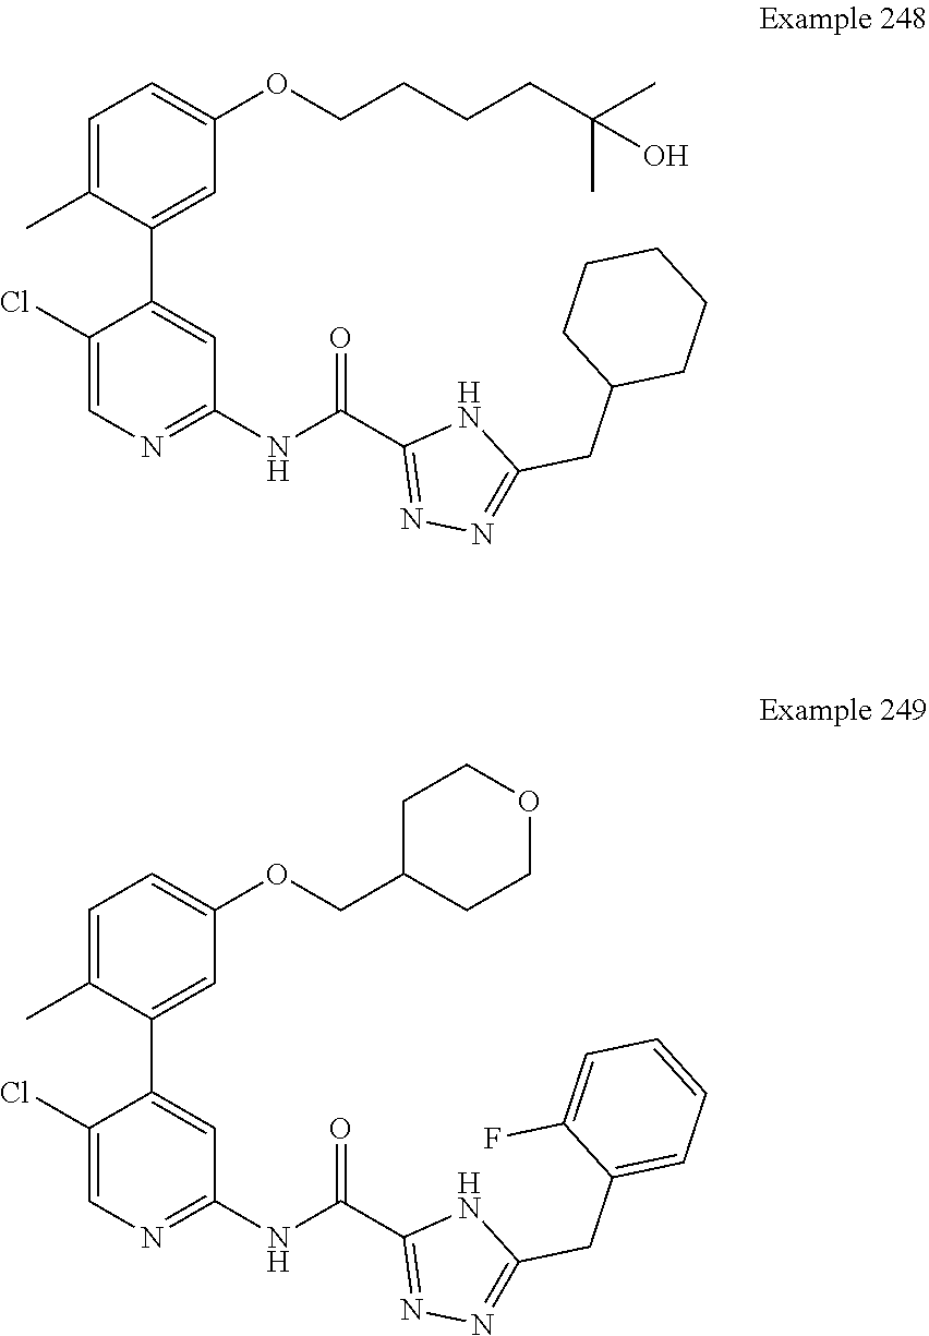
C1=C(C)C(C2=CC(NC(C3=NN=C(CC4CCCCC4)N3)=O)=NC=C2Cl)=CC(OCCCCC(C)(C)O)=C1.C1=C(C)C(C2=CC(NC(C3=NN=C(CC4=CC=CC=C4F)N3)=O)=NC=C2Cl)=CC(OCC2CCOCC2)=C1
